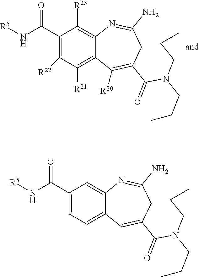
C1(C(N[R5])=O)=C([R22])C([R21])=C2C(=C1[R23])N=C(N)CC(C(N(CCC)CCC)=O)=C2[R20].C1(C(N[R5])=O)=CC=C2C(=C1)N=C(N)CC(C(N(CCC)CCC)=O)=C2
